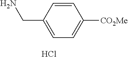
C1=CC(CN)=CC=C1[CO2Me].Cl
